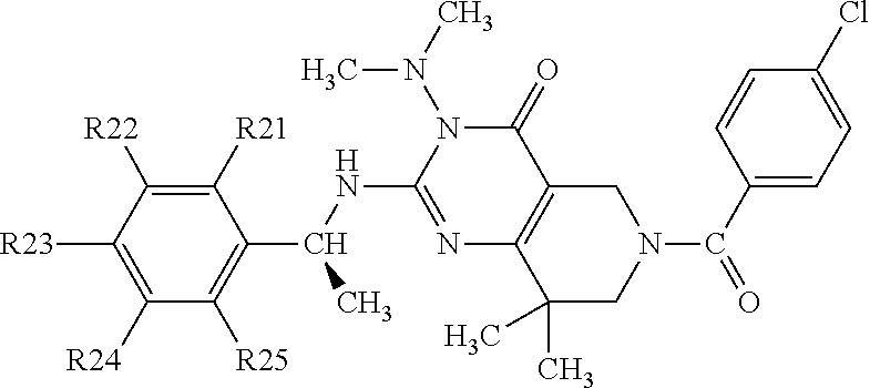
C1([R25])=C(C(NC2=NC3=C(C(=O)N2N(C)C)CN(C(=O)C2=CC=C(Cl)C=C2)CC3(C)C)C)C([R21])=C([R22])C([R23])=C1[R24]
